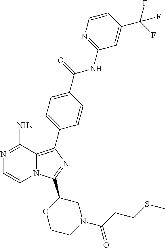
N1=C(N)C2=C(C3=CC=C(C(=O)NC4=NC=CC(C(F)(F)F)=C4)C=C3)N=C(C3OCCN(C(=O)CCSC)C3)N2C=C1
